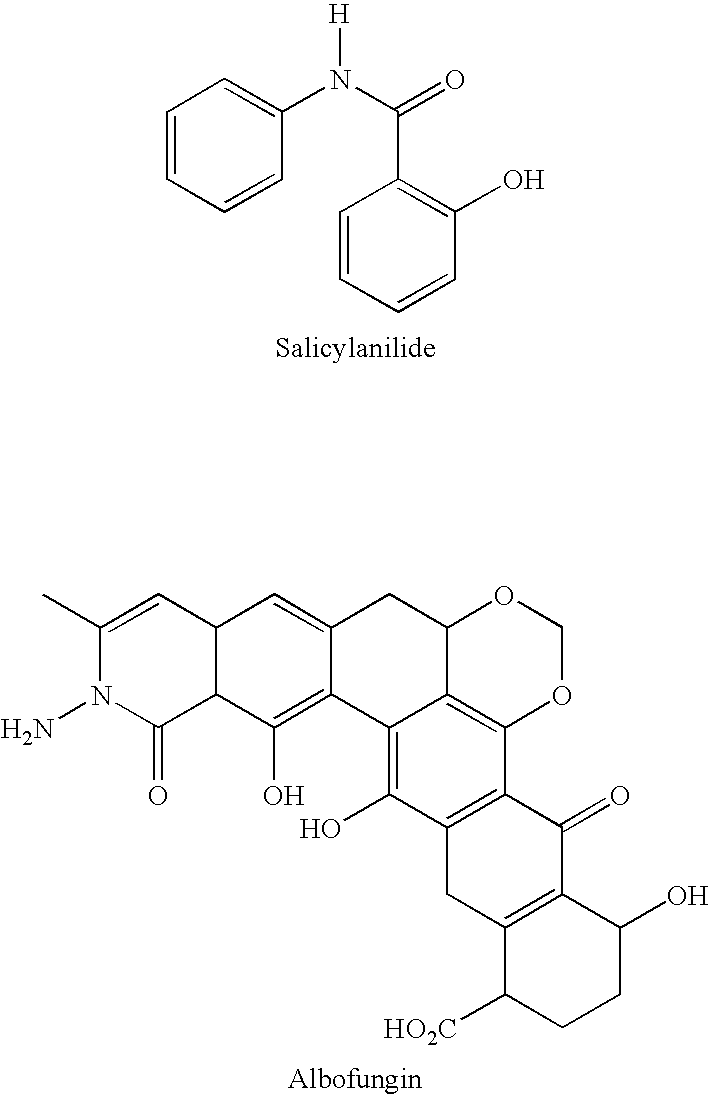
C1=CC=CC(N(C(C2=C(O)C=CC=C2)=O)[H])=C1.C12=C(O)C3=C(C4=C1C(CC1=CC5C(C(O)=C21)C(=O)N(N)C(C)=C5)OCO4)C(=O)C1=C(C3)C([HO2C])CCC1O
